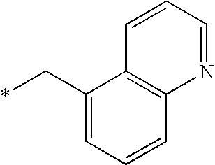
*CC1=CC=CC2=C1C=CC=N2
